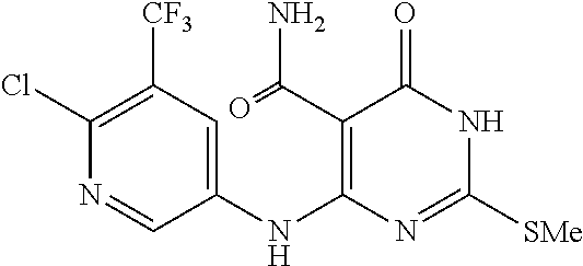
C1(Cl)=C([CF3])C=C(NC2=C(C(=O)N)C(=O)NC([SMe])=N2)C=N1
